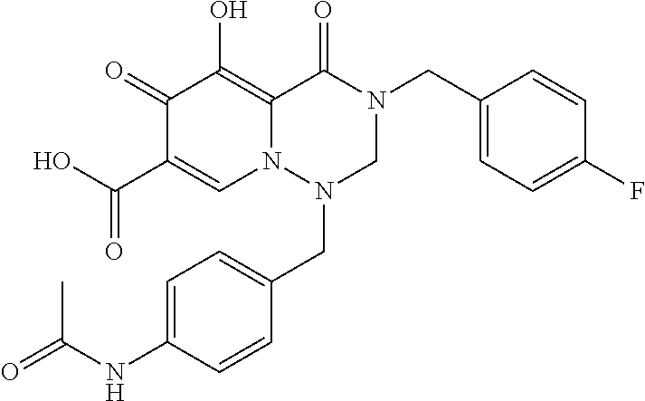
C1(CN2C(=O)C3=C(O)C(=O)C(C(O)=O)=CN3N(CC3=CC=C(NC(=O)C)C=C3)C2)=CC=C(F)C=C1
